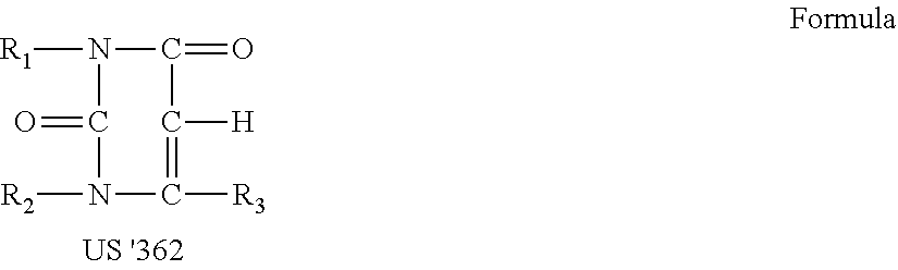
[R1]N1C(=O)N([R2])C([R3])=C([H])C1=O
